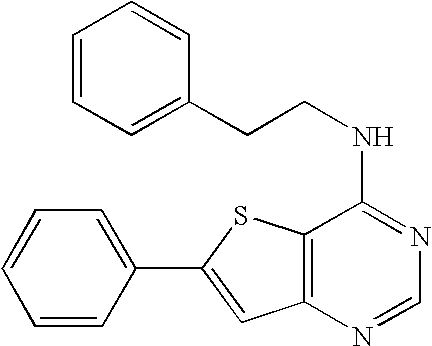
C1=C(C2=CC3=C(S2)C(NCCC2=CC=CC=C2)=NC=N3)C=CC=C1
